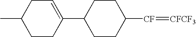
C1(C2=CCC(C)CC2)CCC([CF]=[CFCF3])CC1
